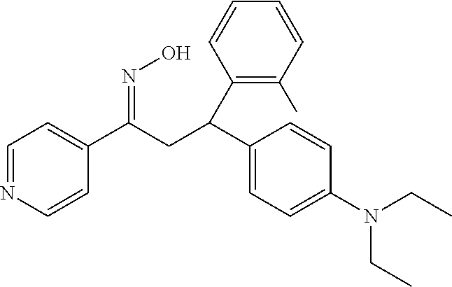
C1=NC=CC(C(CC(C2=CC=C(N(CC)CC)C=C2)C2=C(C)C=CC=C2)=NO)=C1
